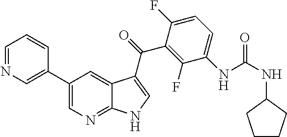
C1(C2=CN=CC=C2)=CN=C2C(=C1)C(C(C1=C(F)C(NC(NC3CCCC3)=O)=CC=C1F)=O)=CN2
